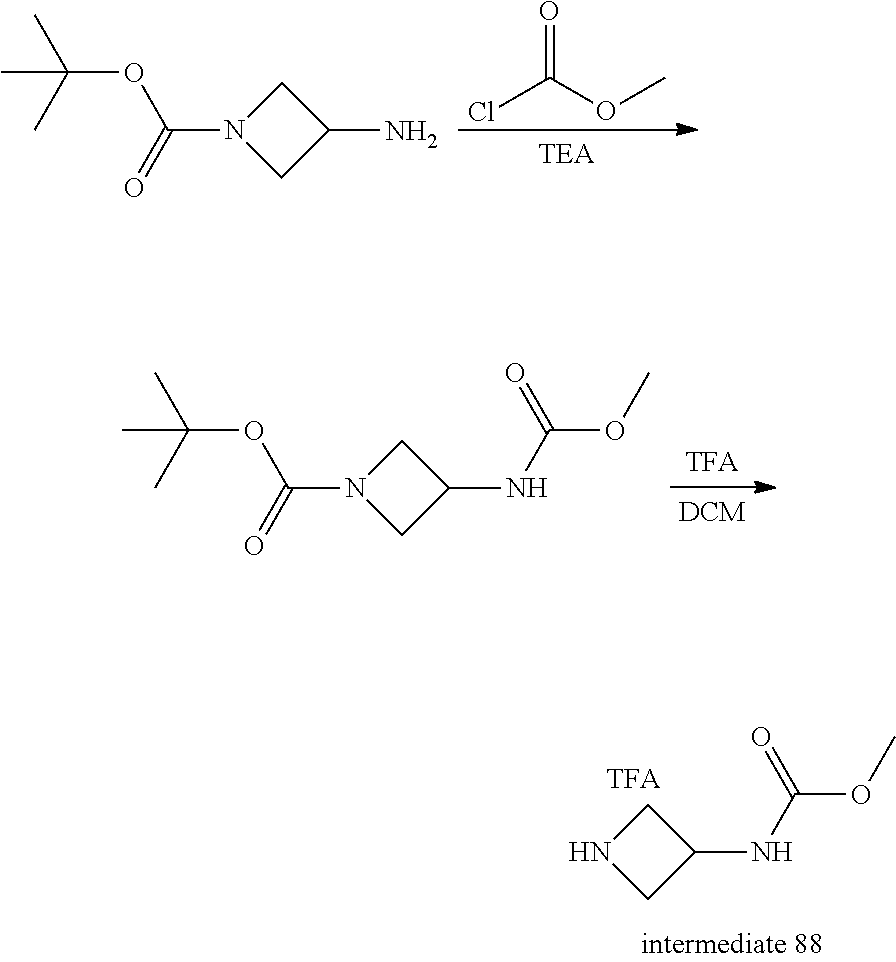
CC(OC(N1CC(N)C1)=O)(C)C.ClC(OC)=O.CC(OC(N1CC(NC(OC)=O)C1)=O)(C)C.N1CC(NC(OC)=O)C1
